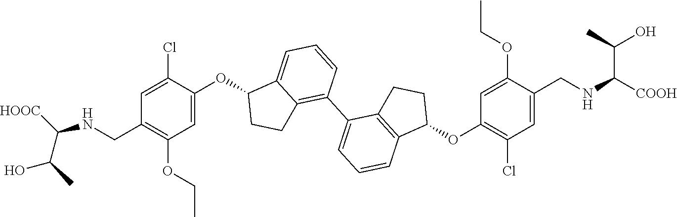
C1=C(OC2C3=CC=CC(C4=CC=CC5=C4CCC5OC4=C(Cl)C=C(CNC([COOH])C(O)C)C(OCC)=C4)=C3CC2)C(Cl)=CC(CNC([HOOC])C(C)O)=C1OCC
